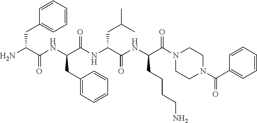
C1(CC(NC(C(N)CC2=CC=CC=C2)=O)C(NC(C(NC(CCCCN)C(=O)N2CCN(C(=O)C3=CC=CC=C3)CC2)=O)CC(C)C)=O)=CC=CC=C1
